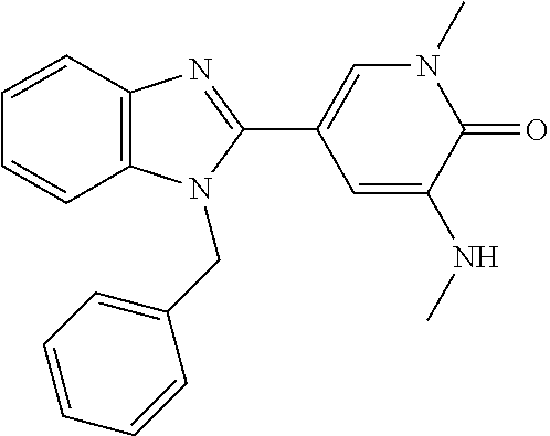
C12=C(C=CC=C1)N=C(C1=CN(C)C(=O)C(NC)=C1)N2CC1=CC=CC=C1
